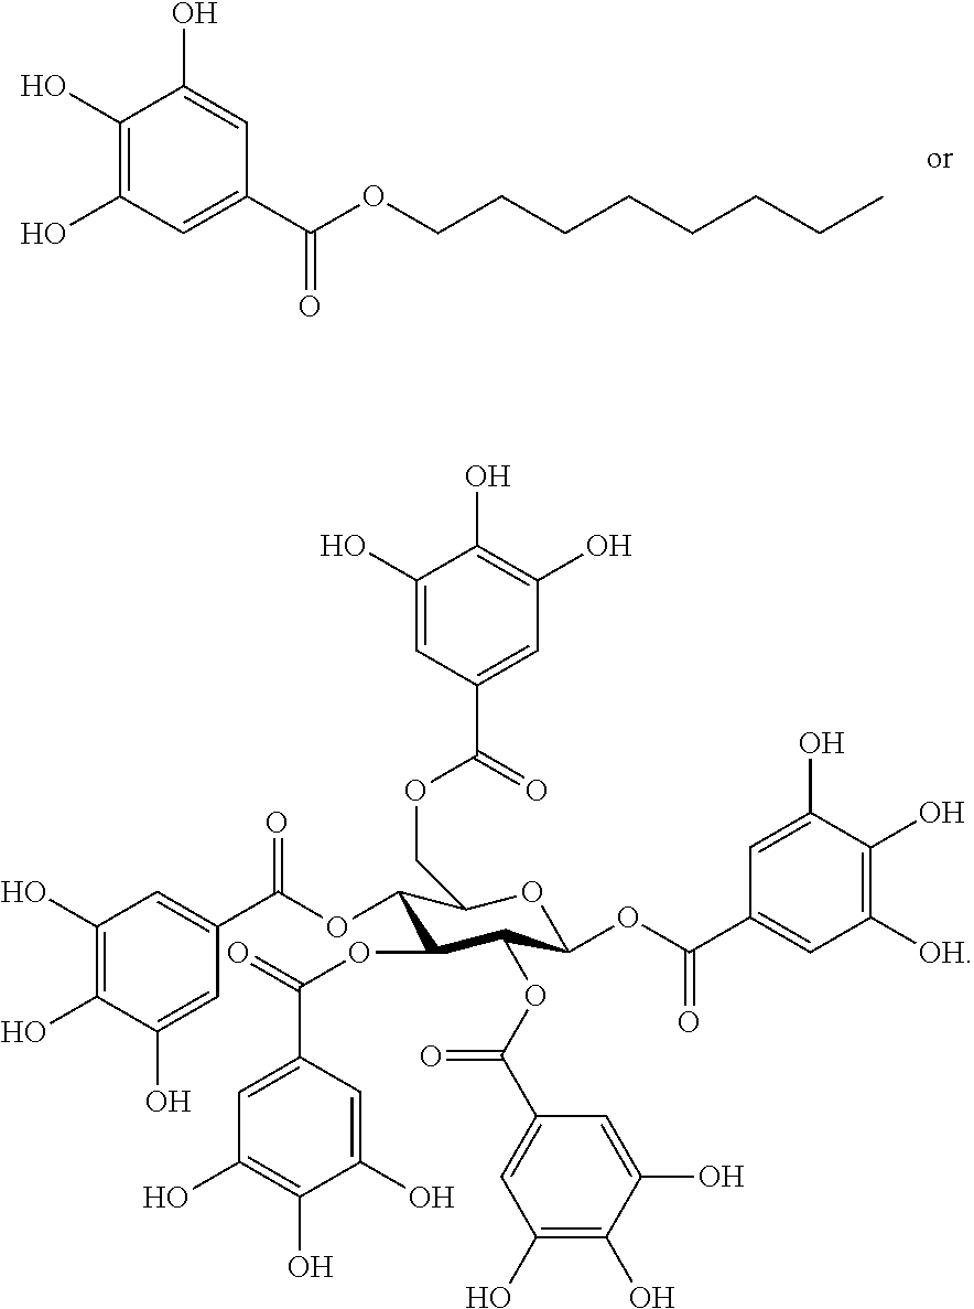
C1(O)=C(O)C=C(C(OCCCCCCCC)=O)C=C1O.C1(O)=C(O)C(O)=CC(C(OC2C(COC(C3=CC(O)=C(O)C(O)=C3)=O)OC(OC(C3=CC([OH])=C(O)C(O)=C3)=O)C(OC(C3=CC(O)=C(O)C(O)=C3)=O)C2OC(=O)C2=CC(O)=C(O)C(O)=C2)=O)=C1
